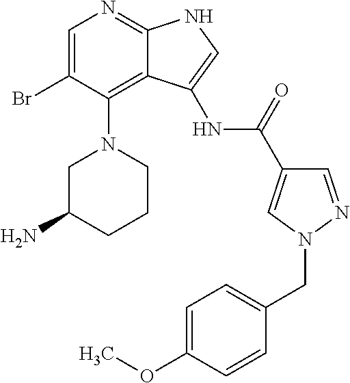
C1=C(Br)C(N2CC(N)CCC2)=C2C(=N1)NC=C2NC(C1=CN(CC2=CC=C(OC)C=C2)N=C1)=O
